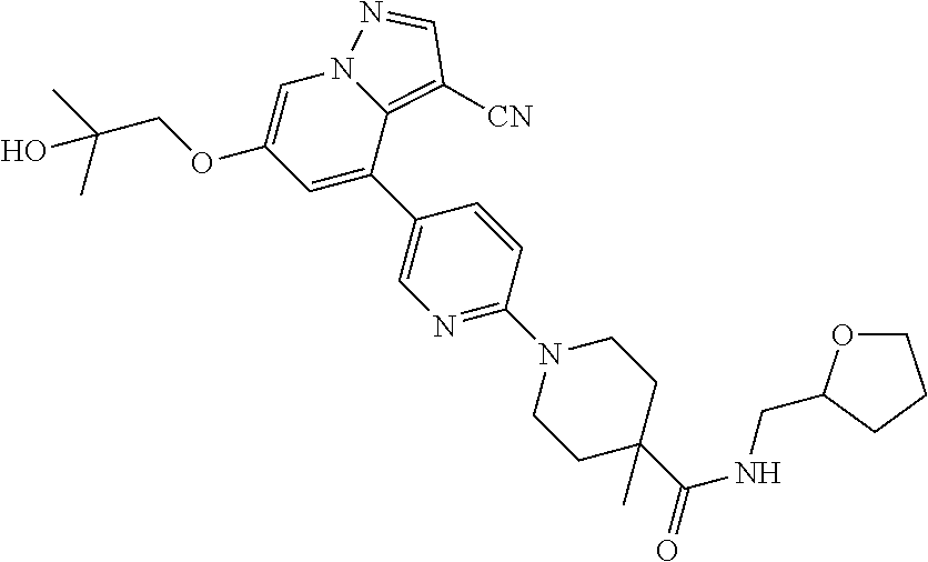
N1=C(N2CCC(C)(C(=O)NCC3OCCC3)CC2)C=CC(C2=CC(OCC(C)(C)O)=CN3C2=C([CN])C=N3)=C1
